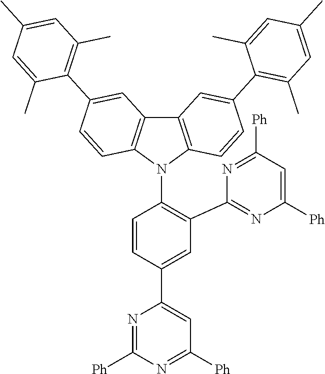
C1=C(C2=CC([Ph])=NC([Ph])=N2)C=CC(N2C3=C(C4=C2C=CC(C2=C(C)C=C(C)C=C2C)=C4)C=C(C2=C(C)C=C(C)C=C2C)C=C3)=C1C1=NC([Ph])=CC([Ph])=N1
